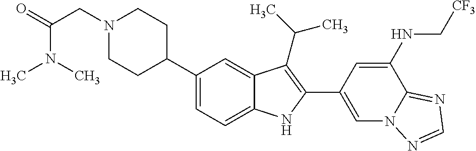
N1(CC(=O)N(C)C)CCC(C2=CC=C3C(=C2)C(C(C)C)=C(C2=CN4C(=NC=N4)C(NC[CF3])=C2)N3)CC1
